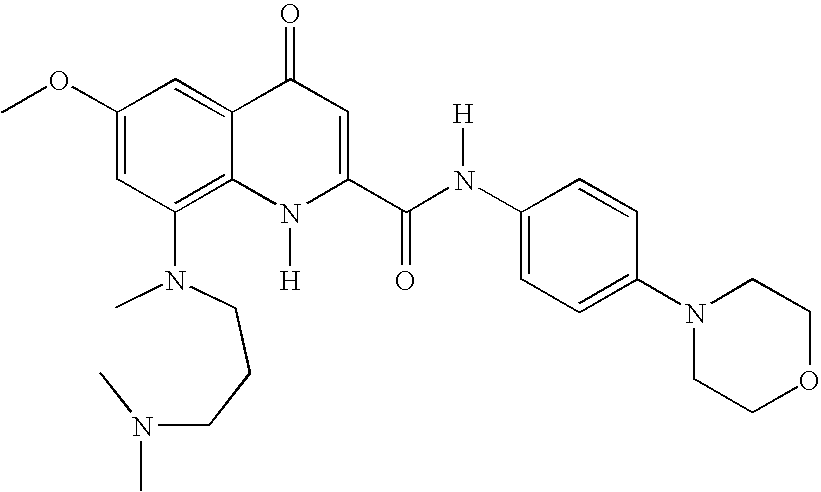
N(C1=C2C(=CC(OC)=C1)C(=O)C=C(C(N(C1=CC=C(N3CCOCC3)C=C1)[H])=O)N2[H])(C)CCCN(C)C
